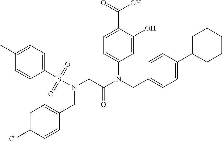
C1=C(O)C(C(=O)O)=CC=C1N(CC1=CC=C(C2CCCCC2)C=C1)C(CN(S(C1=CC=C(C)C=C1)(=O)=O)CC1=CC=C(Cl)C=C1)=O
